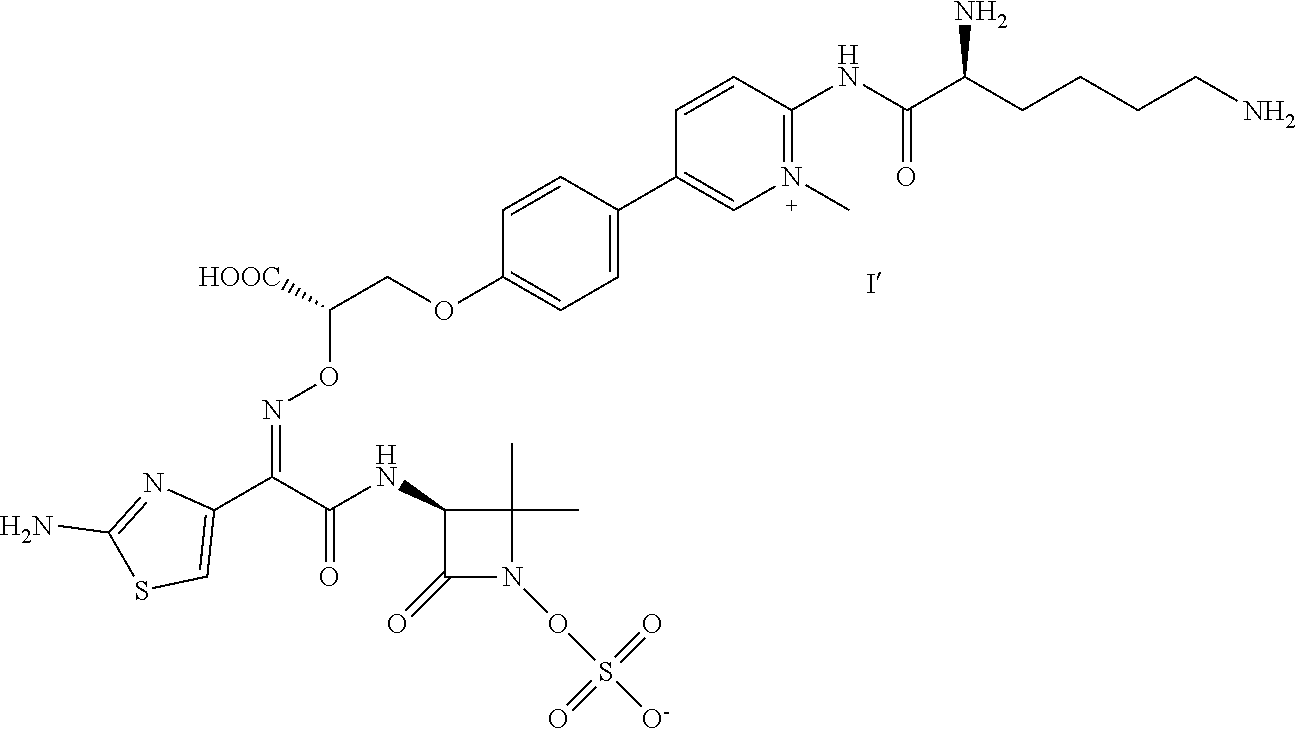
C1(C2=CC=C(OCC(ON=C(C3=CSC(N)=N3)C(NC3C(C)(C)N(OS([O-])(=O)=O)C3=O)=O)[HOOC])C=C2)=CN(C)=C(NC(C(CCCCN)N)=O)C=C1
